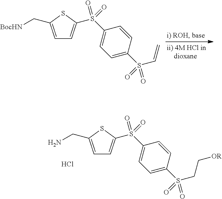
C1=C(C[BocHN])SC(S(C2=CC=C(S(C=C)(=O)=O)C=C2)(=O)=O)=C1.C1=C(CN)SC(S(C2=CC=C(S(CC[OR])(=O)=O)C=C2)(=O)=O)=C1.Cl
